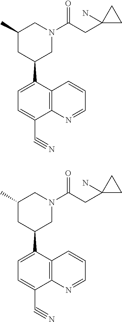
C1(C2=CC=C(C#N)C3=C2C=CC=N3)CC(C)CN(C(=O)CC2(N)CC2)C1.C1(C2=CC=C(C#N)C3=C2C=CC=N3)CC(C)CN(C(=O)CC2(N)CC2)C1
